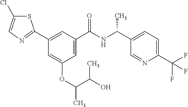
C1=C(C(NC(C2=CC=C(C(F)(F)F)N=C2)C)=O)C=C(C2=NC=C(Cl)S2)C=C1OC(C(O)C)C
